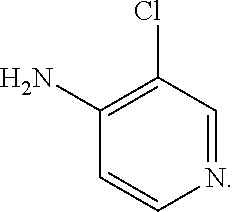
N1=CC(Cl)=C(N)C=C1
